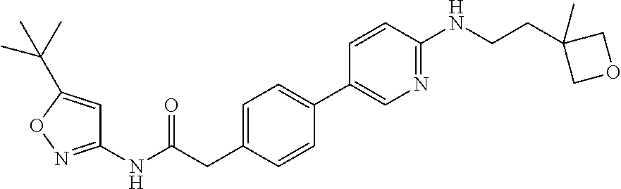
N(C(CC1=CC=C(C2=CN=C(NCCC3(C)COC3)C=C2)C=C1)=O)C1=NOC(C(C)(C)C)=C1
